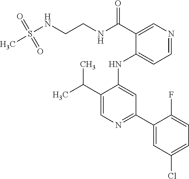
C1(NC2=CC(C3=CC(Cl)=CC=C3F)=NC=C2C(C)C)=CC=NC=C1C(NCCNS(C)(=O)=O)=O
